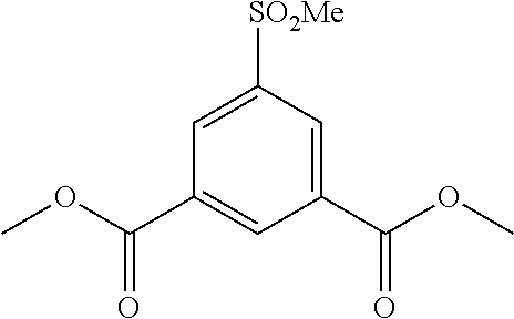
C1=C([SO2Me])C=C(C(OC)=O)C=C1C(OC)=O
